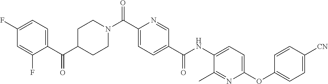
C1(F)=CC=C(C(C2CCN(C(C3=CC=C(C(NC4=CC=C(OC5=CC=C([CN])C=C5)N=C4C)=O)C=N3)=O)CC2)=O)C(F)=C1
